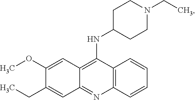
C12=C(N=C3C(=C1NC1CCN(CC)CC1)C=C(OC)C(CC)=C3)C=CC=C2
